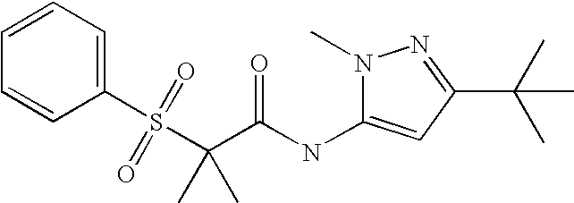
C1=CC=C(S(C(C)(C(NC2=CC(C(C)(C)C)=NN2C)=O)C)(=O)=O)C=C1
